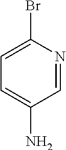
C1=C(Br)N=CC(N)=C1
